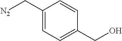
[N2]CC1=CC=C(CO)C=C1
